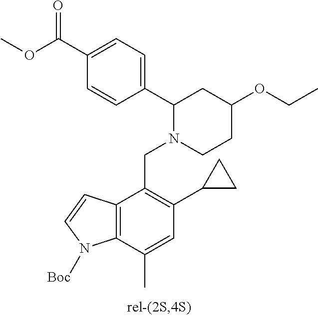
C1=CC(C2N(CC3=C(C4CC4)C=C(C)C4=C3C=CN4[Boc])CCC(OCC)C2)=CC=C1C(OC)=O
